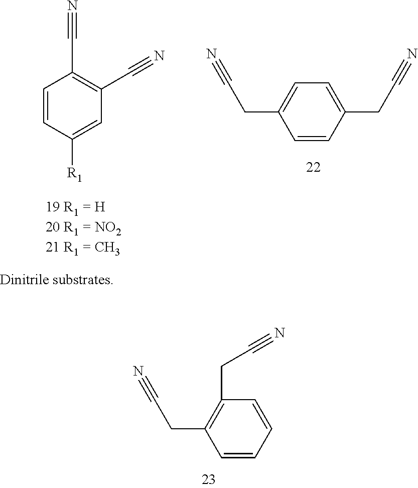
C1=CC([R1])=CC(C#N)=C1C#N.C1=CC(CC#N)=CC=C1CC#N.C1=CC=CC(CC#N)=C1CC#N
